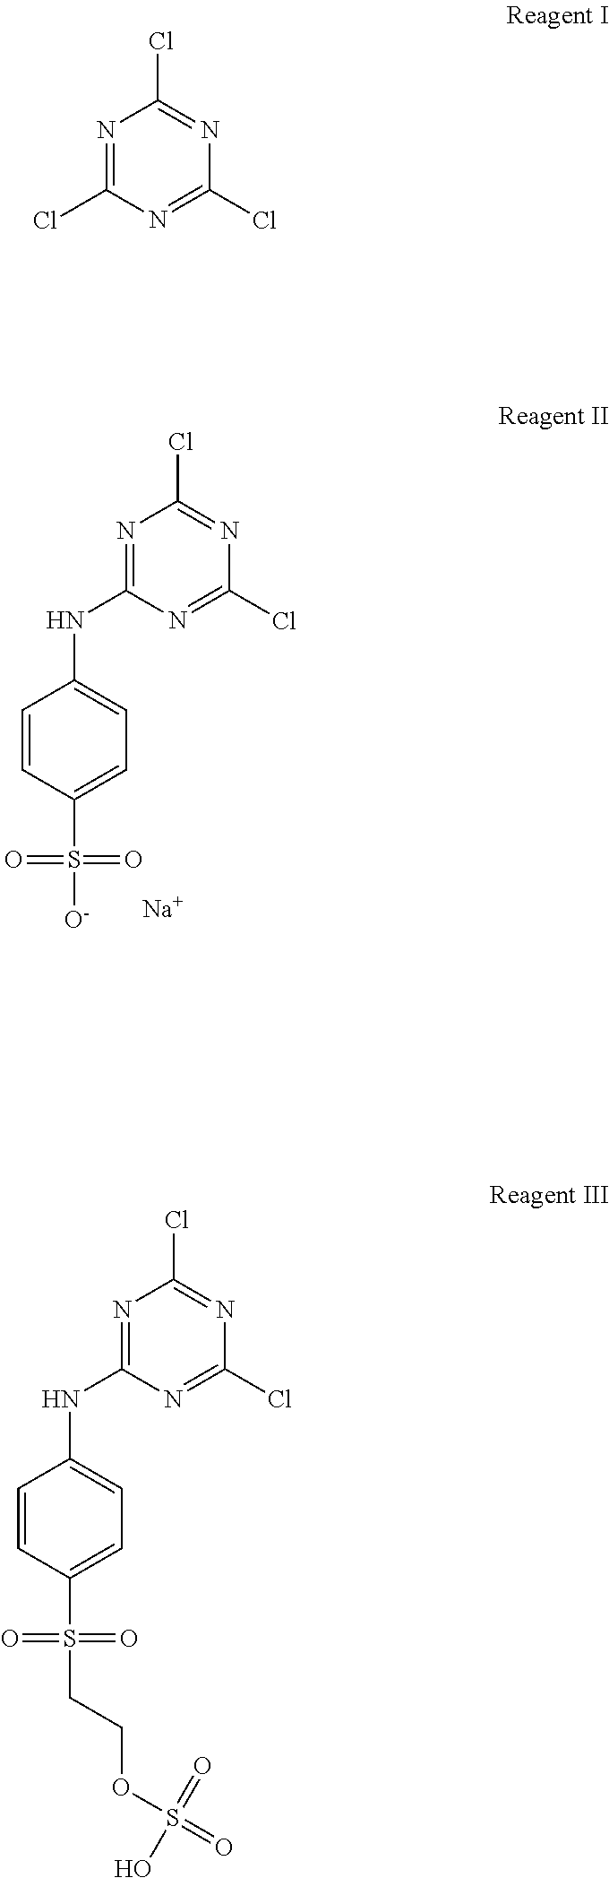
N1=C(NC2=CC=C(S(=O)(=O)CCOS(=O)(=O)O)C=C2)N=C(Cl)N=C1Cl.N1=C(NC2=CC=C(S(=O)(=O)[O-])C=C2)N=C(Cl)N=C1Cl.[Na].N1=C(Cl)N=C(Cl)N=C1Cl
